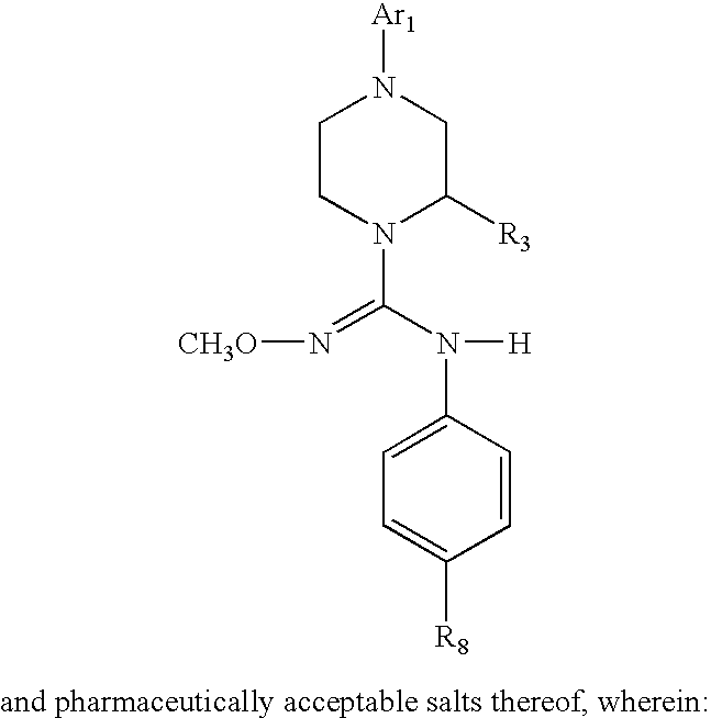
C1CN(C(N([H])C2=CC=C([R8])C=C2)=N[CH3O])C([R3])CN1[Ar1]
